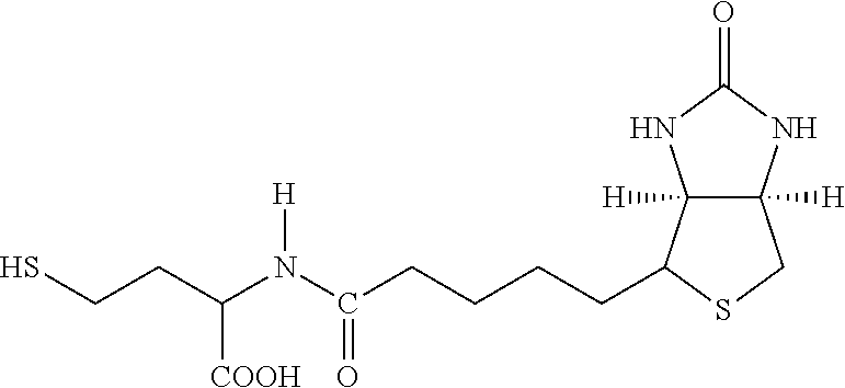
C12([H])C([H])(C(CCCCC(=O)N([H])C(CCS)[COOH])SC1)NC(=O)N2
